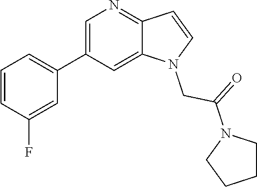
C1=C(C2=CC=CC(F)=C2)C=C2C(=N1)C=CN2CC(=O)N1CCCC1
